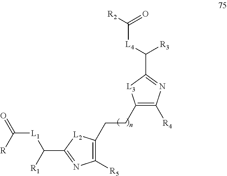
[L1](C([R])=O)C([R1])C1=NC([R5])=C(CCC2=C([R4])N=C(C([L4]C([R2])=O)[R3])[L3]2)[L2]1
